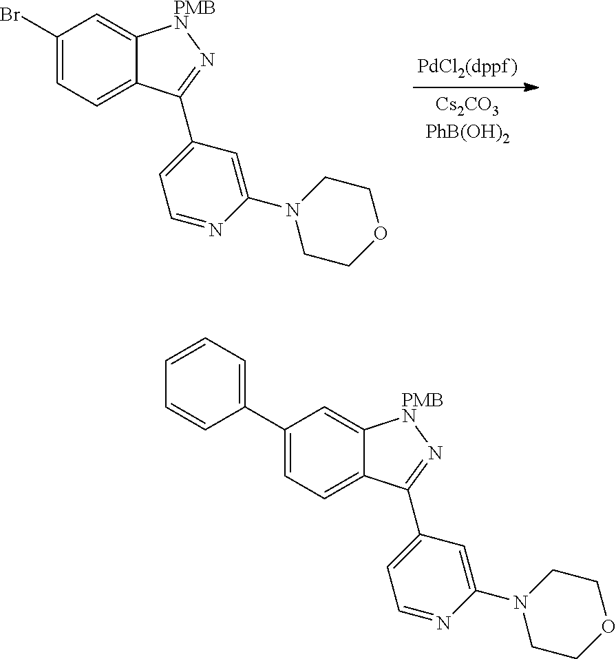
C1(Br)=CC=C2C(=C1)[PMBN]N=C2C1=CC=NC(N2CCOCC2)=C1.C1(C2=CC=CC=C2)=CC=C2C(=C1)[PMBN]N=C2C1=CC=NC(N2CCOCC2)=C1
